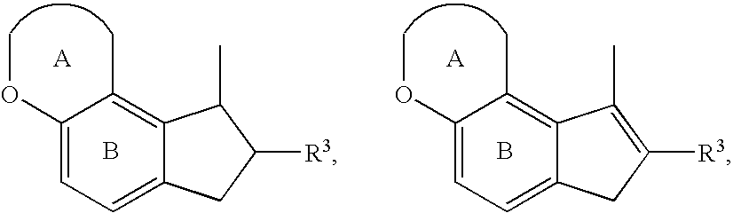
C1(OC)=CC=C2C(=C1C)C(C)C([R3])C2.B.C1(OC)=CC=C2C(=C1C)C(C)=C([R3])C2.B
